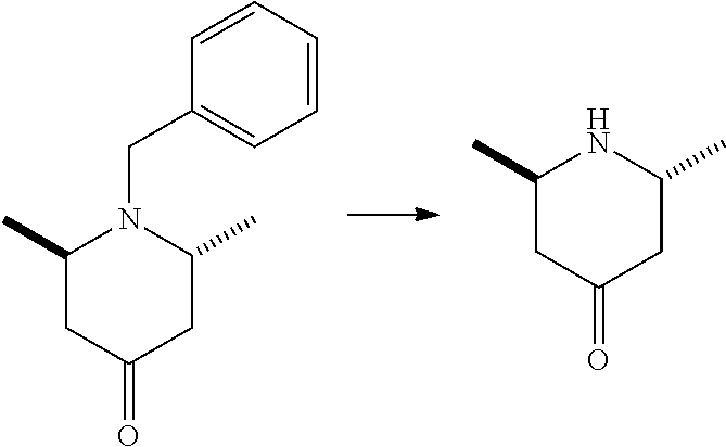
C1=CC=CC=C1CN1C(C)CC(=O)CC1C.N1C(C)CC(=O)CC1C
